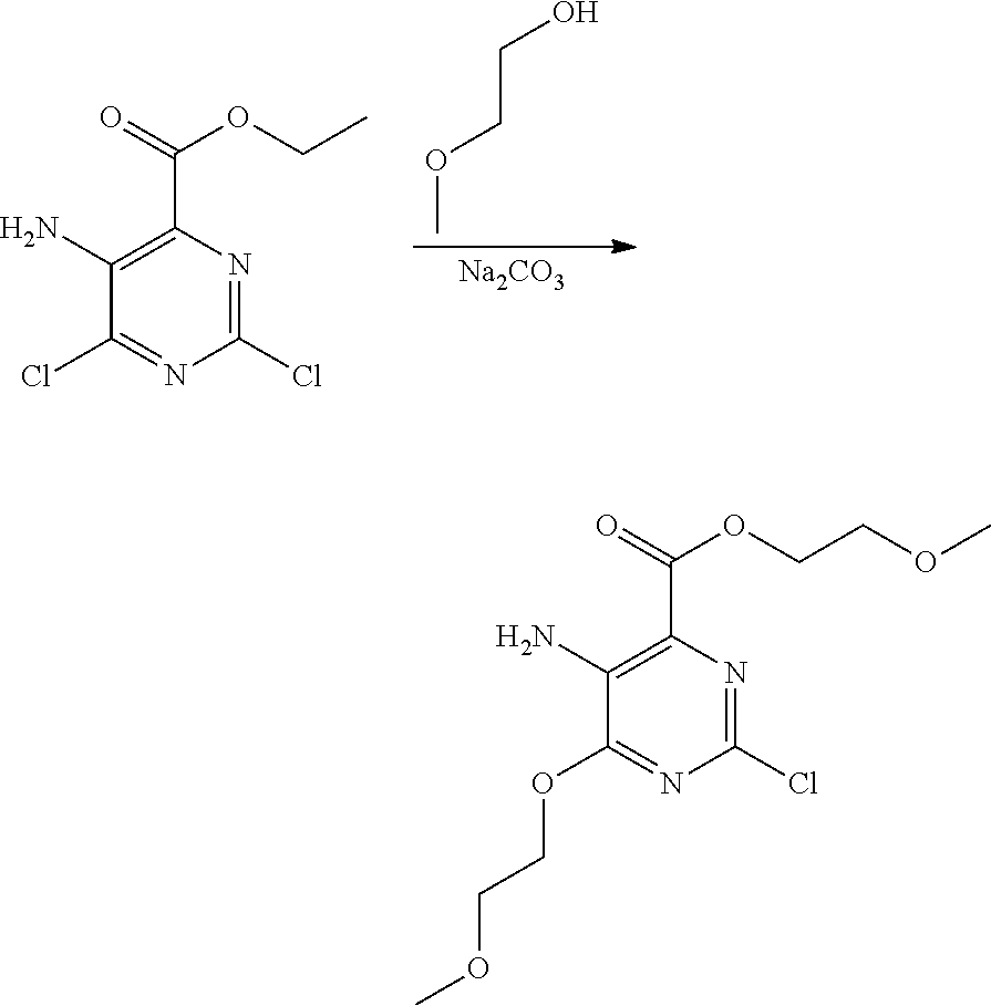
[Na2CO3].O(C)CCO.C1(Cl)=NC(Cl)=NC(C(=O)OCC)=C1N.C1(OCCOC)=NC(Cl)=NC(C(=O)OCCOC)=C1N
